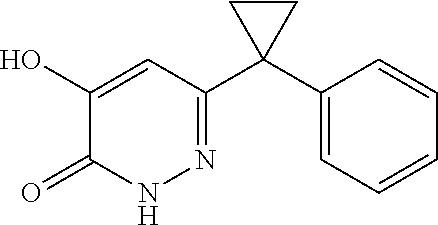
C1=CC=CC=C1C1(C2=NNC(=O)C(O)=C2)CC1
